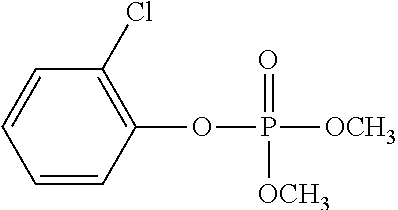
C1=CC(OP([OCH3])(=O)[OCH3])=C(Cl)C=C1
